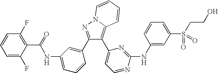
C1=C(F)C(C(=O)NC2=CC=CC(C3=NN4C(=C3C3=CC=NC(NC5=CC(S(CCO)(=O)=O)=CC=C5)=N3)C=CC=C4)=C2)=C(F)C=C1
